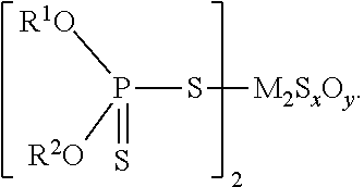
P(S[M2SxOy])(=S)([R1O])[R2O]
